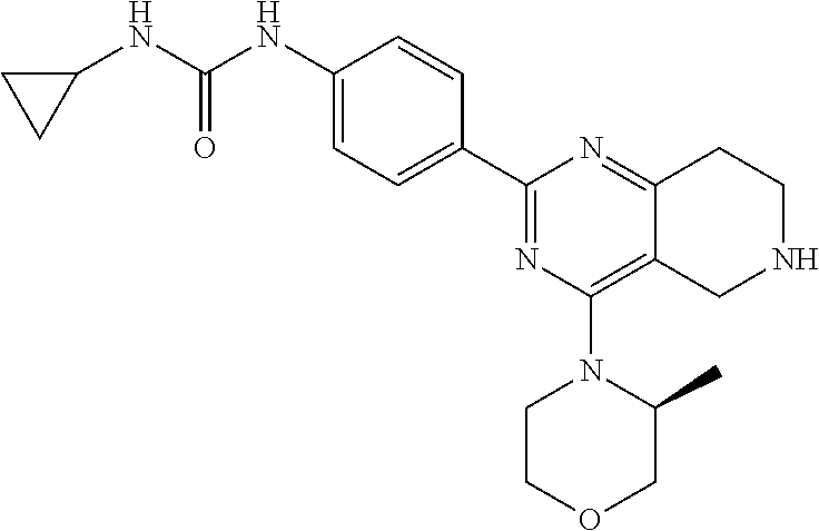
C1(NC(NC2CC2)=O)=CC=C(C2=NC(N3CCOCC3C)=C3C(=N2)CCNC3)C=C1
